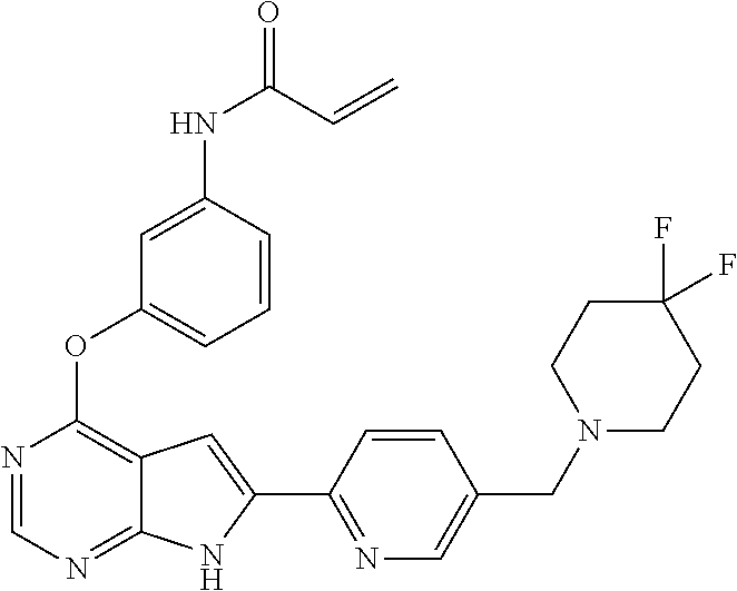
C1N(CC2=CN=C(C3=CC4=C(OC5=CC=CC(NC(C=C)=O)=C5)N=CN=C4N3)C=C2)CCC(F)(F)C1
